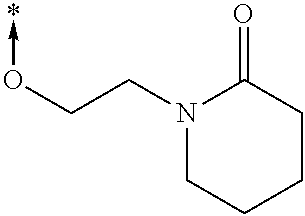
C(CN1CCCCC1=O)O->*
